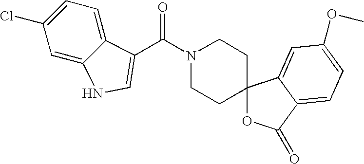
N1(C(C2=CNC3=CC(Cl)=CC=C32)=O)CCC2(CC1)OC(=O)C1=CC=C(OC)C=C21
